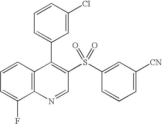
C12=C(C=CC=C1F)C(C1=CC=CC(Cl)=C1)=C(S(C1=CC([CN])=CC=C1)(=O)=O)C=N2
